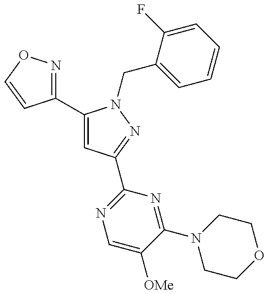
C1(C2=CC(C3=NC=C([OMe])C(N4CCOCC4)=N3)=NN2CC2=CC=CC=C2F)=NOC=C1
